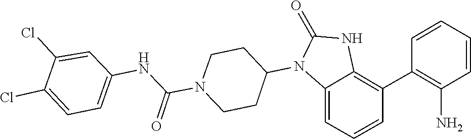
C1CN(C(NC2=CC=C(Cl)C(Cl)=C2)=O)CCC1N1C(=O)NC2=C(C3=C(N)C=CC=C3)C=CC=C12
